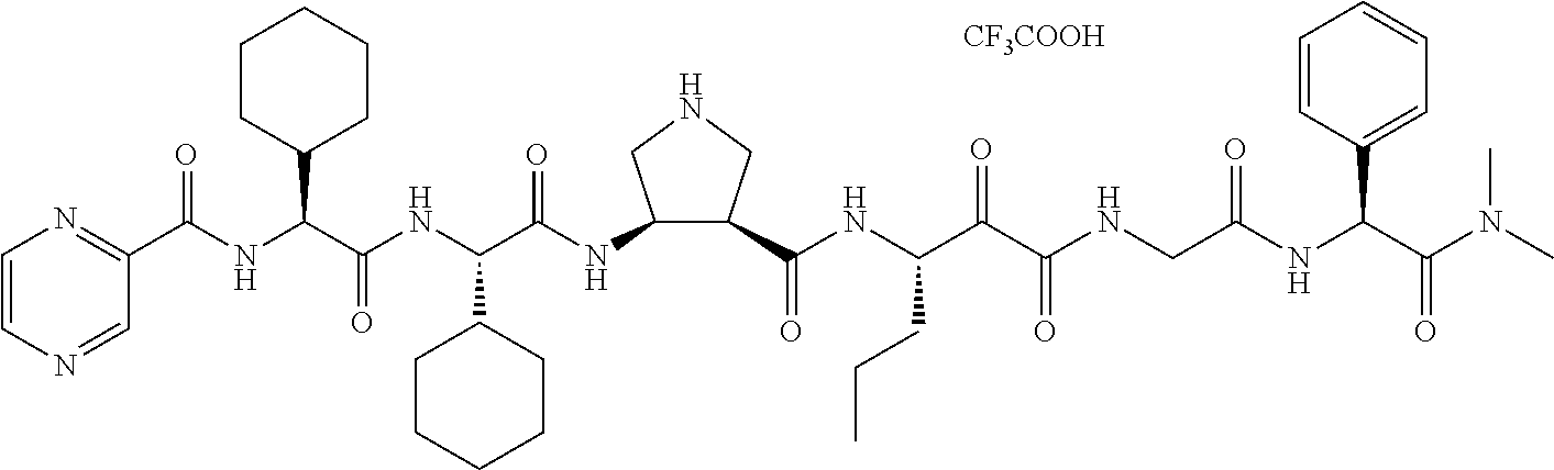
C1(C(NC(C(NC(C(=O)NC2C(C(=O)NC(C(C(NCC(NC(C(N(C)C)=O)C3=CC=CC=C3)=O)=O)=O)CCC)CNC2)C2CCCCC2)=O)C2CCCCC2)=O)=NC=CN=C1.[CF3COOH]
